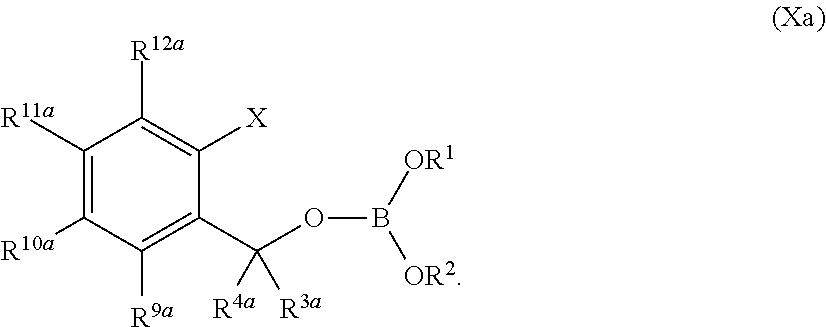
C1([R11a])=C([R10a])C([R9a])=C(C(OB([OR2])[OR1])([R4a])[R3a])C([X])=C1[R12a]
